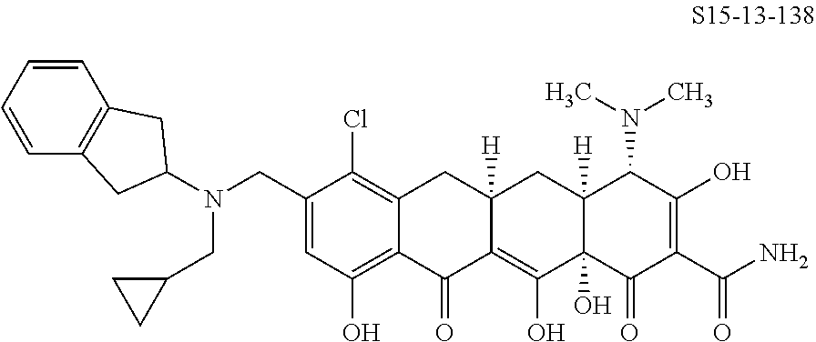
C1(CN(C2CC3=C(C2)C=CC=C3)CC2CC2)=CC(O)=C2C(=C1Cl)CC1([H])C(=C(O)C3(O)C([H])(C1)C(N(C)C)C(O)=C(C(N)=O)C3=O)C2=O
